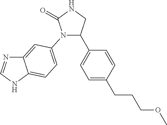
C1(C2=CC=C(CCCOC)C=C2)CNC(=O)N1C1=CC=C2C(=C1)N=CN2
